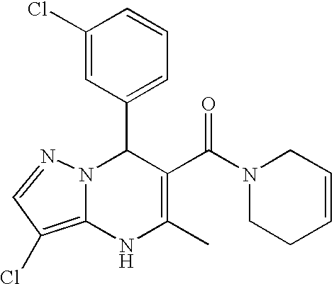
C1(Cl)=CC(C2N3C(=C(Cl)C=N3)NC(C)=C2C(=O)N2CCC=CC2)=CC=C1
